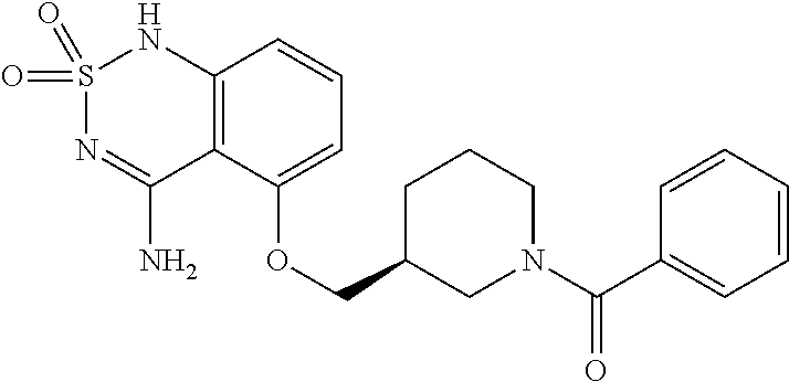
C12=C(C(OCC3CN(C(C4=CC=CC=C4)=O)CCC3)=CC=C1)C(N)=NS(=O)(=O)N2
